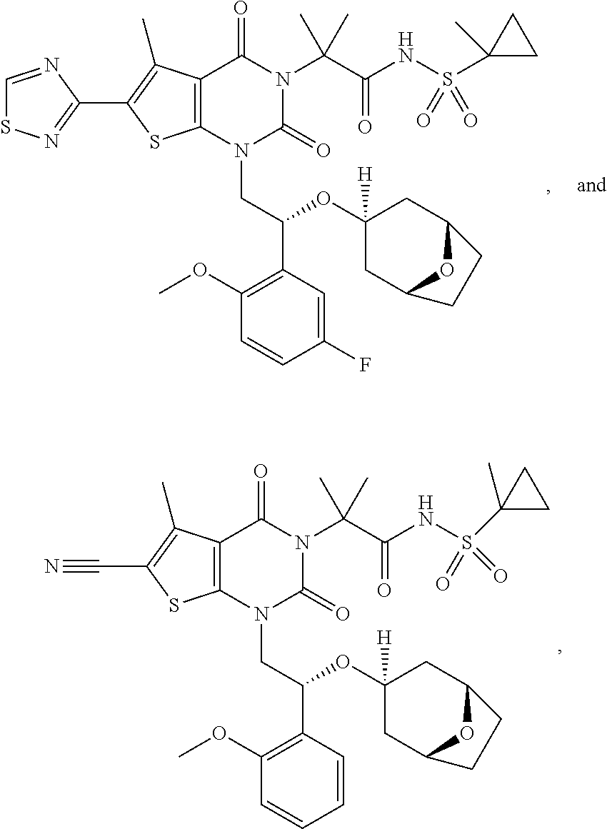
C1(C2=NSC=N2)=C(C)C2=C(S1)N(CC(C1=C(OC)C=CC(F)=C1)OC1([H])CC3OC(C1)CC3)C(=O)N(C(C(NS(C1(C)CC1)(=O)=O)=O)(C)C)C2=O.C1(C#N)=C(C)C2=C(S1)N(CC(C1=C(OC)C=CC=C1)OC1([H])CC3OC(C1)CC3)C(=O)N(C(C(NS(C1(C)CC1)(=O)=O)=O)(C)C)C2=O
